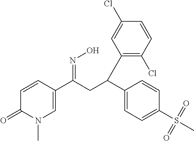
C1=CC(C(CC(C2=CC=C(S(C)(=O)=O)C=C2)C2=C(Cl)C=CC(Cl)=C2)=NO)=CN(C)C1=O
